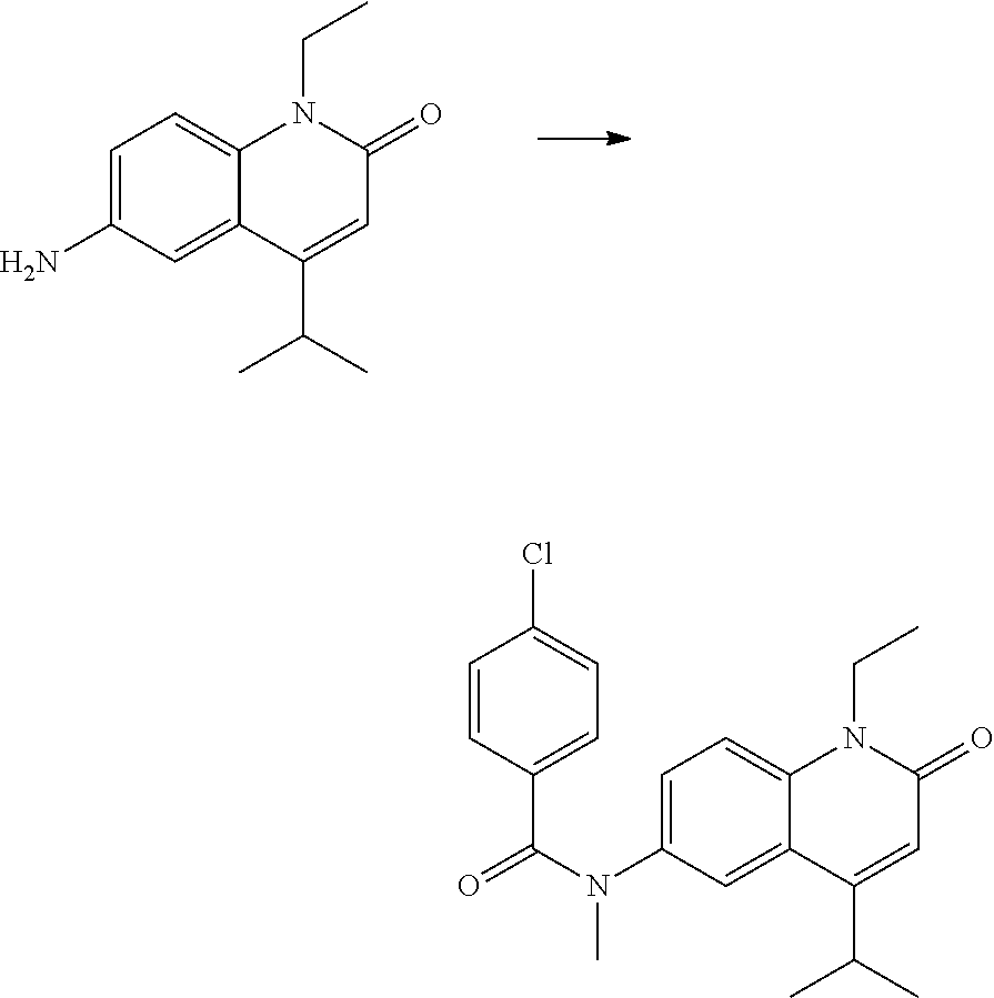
C1=C(N)C=C2C(=C1)N(CC)C(=O)C=C2C(C)C.C1=C(N(C(=O)C2=CC=C(Cl)C=C2)C)C=C2C(=C1)N(CC)C(=O)C=C2C(C)C
